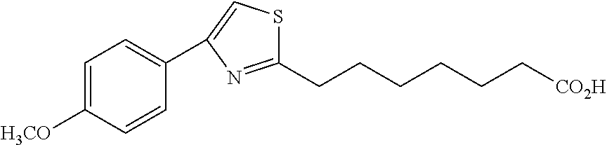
C1(CCCCCC[CO2H])=NC(C2=CC=C([H3CO])C=C2)=CS1
